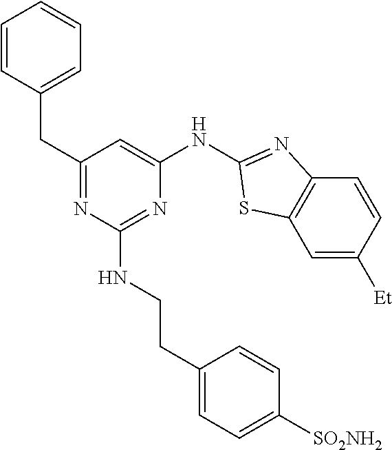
C1=CC=CC=C1CC1=NC(NCCC2=CC=C([SO2NH2])C=C2)=NC(NC2=NC3=C(C=C([Et])C=C3)S2)=C1
